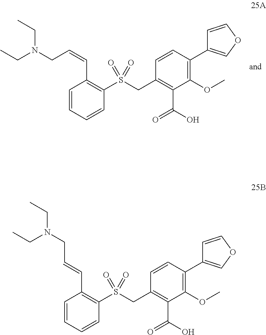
C1=CC=CC(S(CC2=C(C(O)=O)C(OC)=C(C3=COC=C3)C=C2)(=O)=O)=C1C=CCN(CC)CC.C1=CC=CC(S(CC2=C(C(O)=O)C(OC)=C(C3=COC=C3)C=C2)(=O)=O)=C1C=CCN(CC)CC
